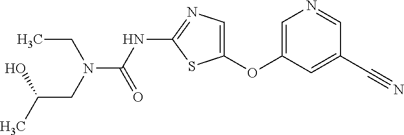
C1=C(OC2=CN=C(NC(=O)N(CC(C)O)CC)S2)C=C(C#N)C=N1
